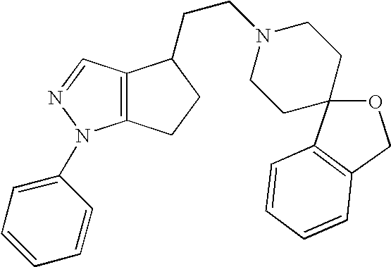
C12=C(N(C3=CC=CC=C3)N=C1)CCC2CCN1CCC2(CC1)C1=C(CO2)C=CC=C1
